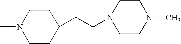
CN1CCC(CCN2CCN(C)CC2)CC1
